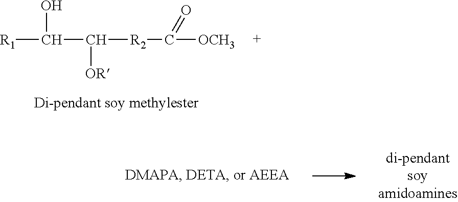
[R1]C(C([R2]C([OCH3])=O)[OR])O
